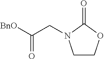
C(C([BnO])=O)N1CCOC1=O
